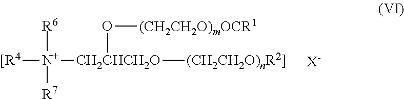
[N+]([[R4])([CH2CHCH2O]([(CH2CH2O)nR2]])O[(CH2CH2O)mOCR1])([R6])[R7].[X-]
